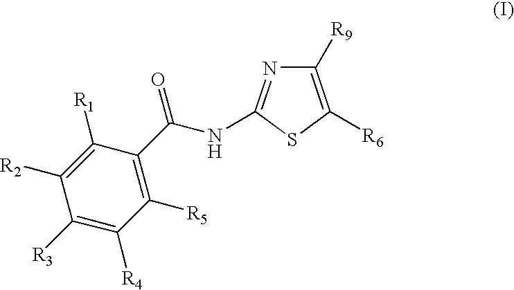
C1([R9])=C([R6])SC(NC(C2=C([R5])C([R4])=C([R3])C([R2])=C2[R1])=O)=N1
